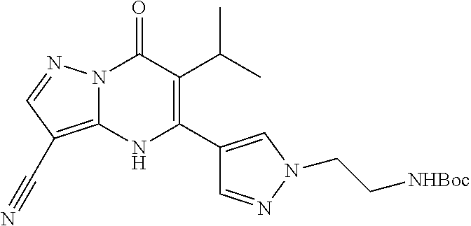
N12C(=C(C#N)C=N1)NC(C1=CN(CC[NHBoc])N=C1)=C(C(C)C)C2=O
